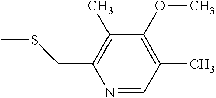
N1=CC(C)=C(OC)C(C)=C1CSC
